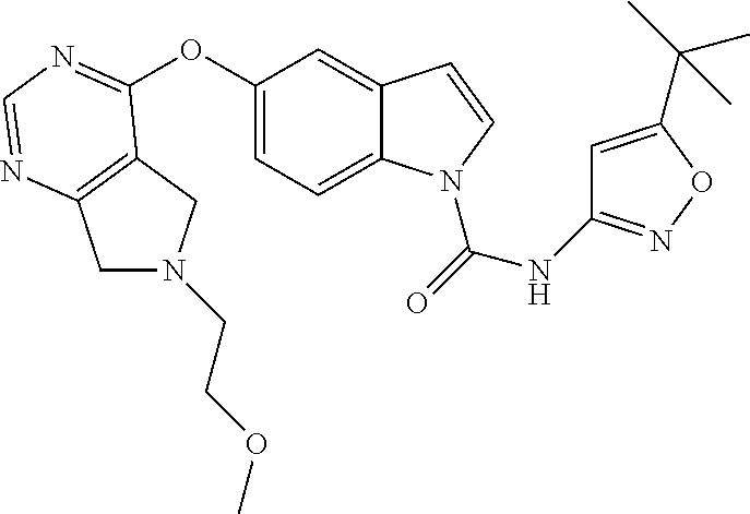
C1(OC2=NC=NC3=C2CN(CCOC)C3)=CC=C2C(=C1)C=CN2C(=O)NC1=NOC(C(C)(C)C)=C1
